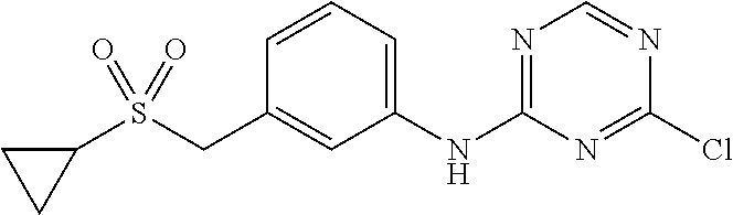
C1=CC=C(NC2=NC=NC(Cl)=N2)C=C1CS(C1CC1)(=O)=O
